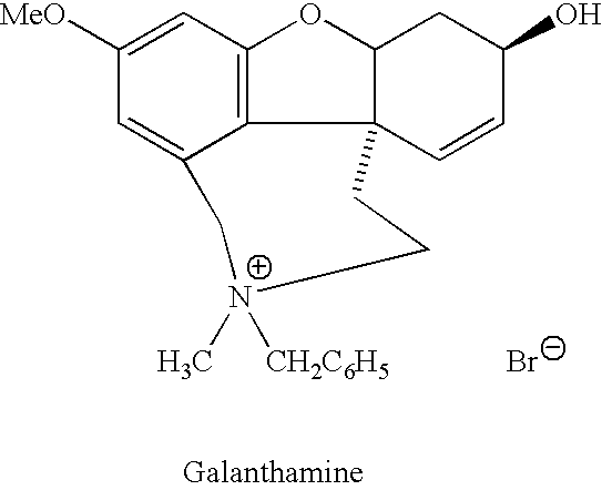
C1=C([MeO])C=C2C3=C1OC1C3(C=CC(O)C1)CC[N+](C)([CH2C6H5])C2.[Br-]
